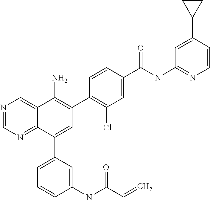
C1(C(NC2=NC=CC(C3CC3)=C2)=O)=CC(Cl)=C(C2=C(N)C3=CN=CN=C3C(C3=CC=CC(NC(C=C)=O)=C3)=C2)C=C1
